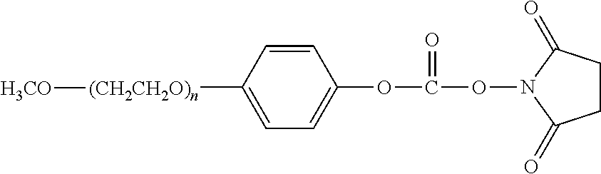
O(N1C(=O)CCC1=O)C(=O)OC1=CC=C([(CH2CH2O)n][H3CO])C=C1
